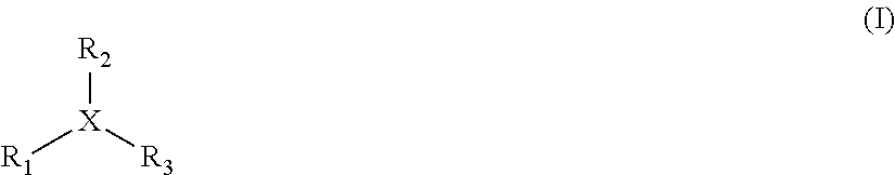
[R1][X]([R3])[R2]
